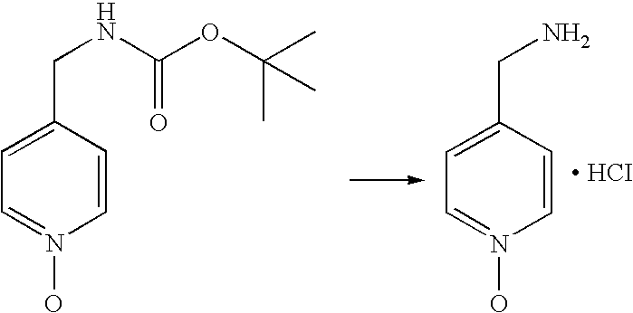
C1=C(CNC(OC(C)(C)C)=O)C=CN(O)=C1.C1=C(CN)C=CN(O)=C1
